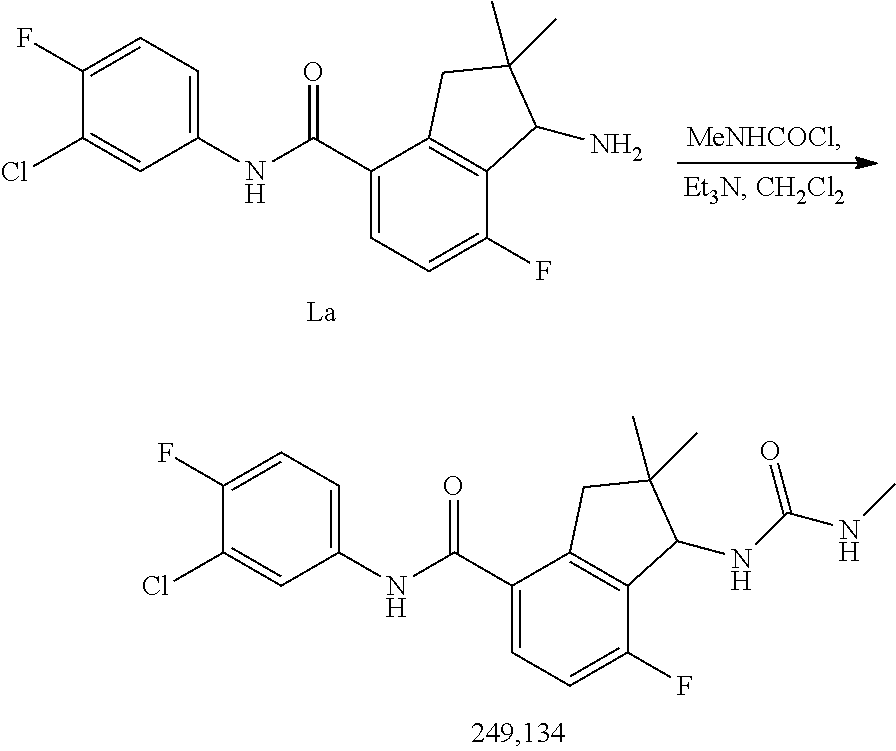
C1=C(F)C(Cl)=CC(NC(C2=CC=C(F)C3=C2CC(C)(C)C3N)=O)=C1.[La].C1=C(F)C(Cl)=CC(NC(C2=CC=C(F)C3=C2CC(C)(C)C3NC(NC)=O)=O)=C1
